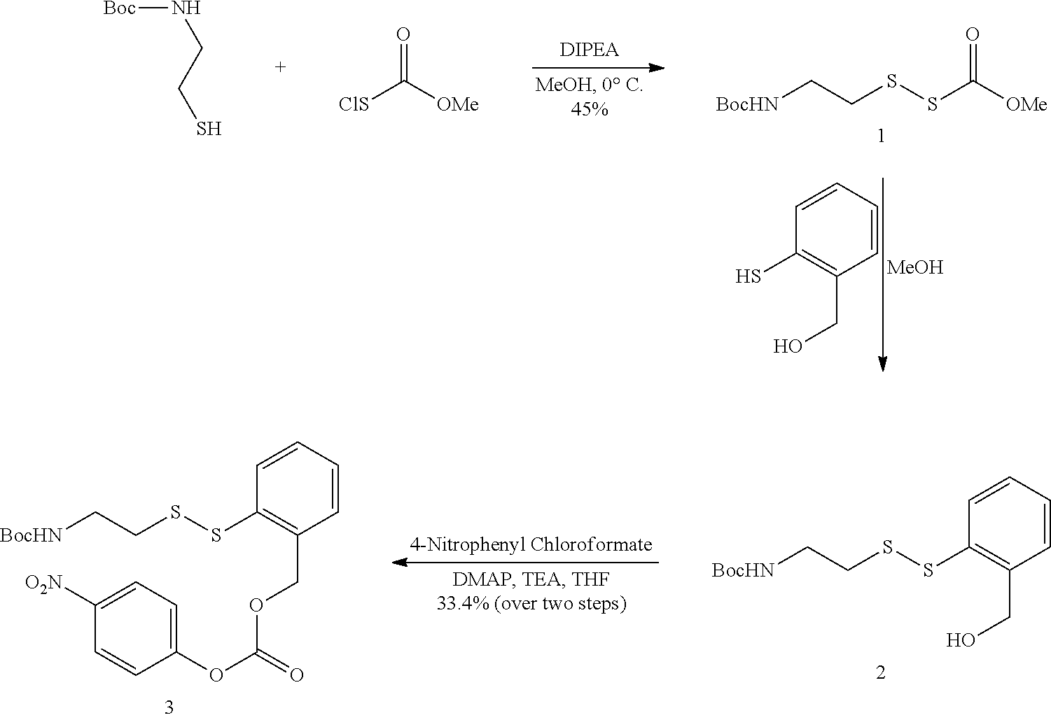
C1=CC=CC(SSCC[BocHN])=C1COC(OC1=CC=C([O2N])C=C1)=O.C1=CC=CC(SSCC[BocHN])=C1CO.[BocHN]CCSSC([OMe])=O.[Boc]NCCS.[ClS]C([OMe])=O.C1=CC=CC(S)=C1CO.[MeOH]
